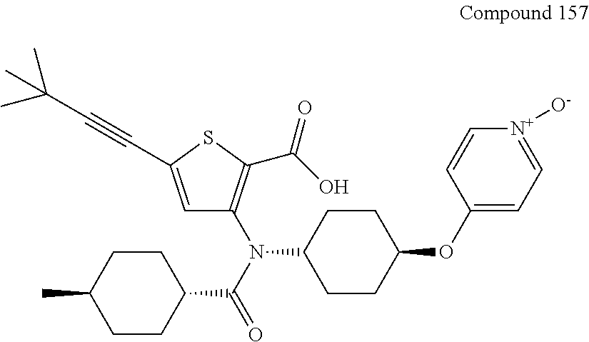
C1CC(C(N(C2=C(C(O)=O)SC(C#CC(C)(C)C)=C2)C2CCC(OC3=CC=[N+]([O-])C=C3)CC2)=O)CCC1C
